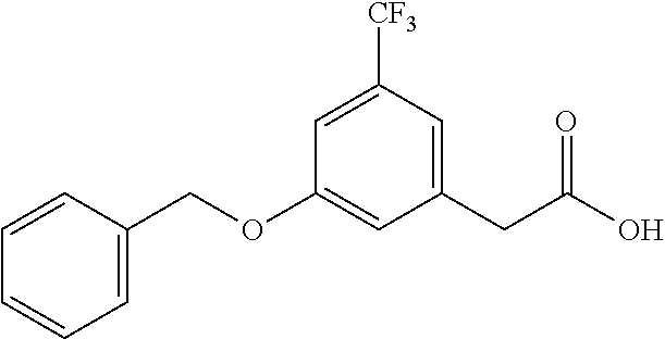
C1(CC(O)=O)=CC([CF3])=CC(OCC2=CC=CC=C2)=C1
